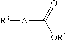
[R3][A]C([OR1])=O
